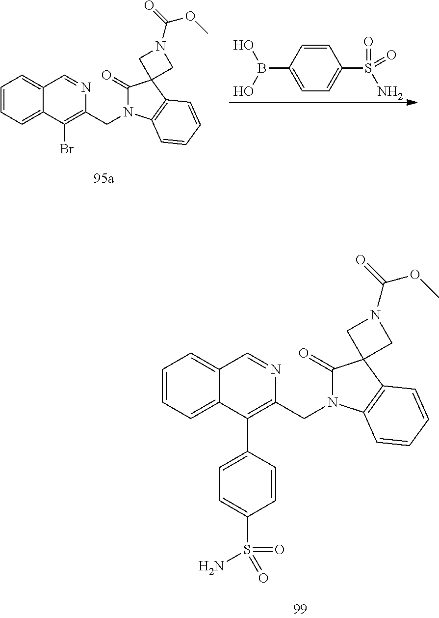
C1=CC=C2C(=C1)C=NC(CN1C(=O)C3(C4=C1C=CC=C4)CN(C(=O)OC)C3)=C2Br.C1=C(B(O)O)C=CC(S(=O)(=O)N)=C1.C1=CC=C2C(=C1)C=NC(CN1C(=O)C3(C4=C1C=CC=C4)CN(C(OC)=O)C3)=C2C1=CC=C(S(=O)(=O)N)C=C1
